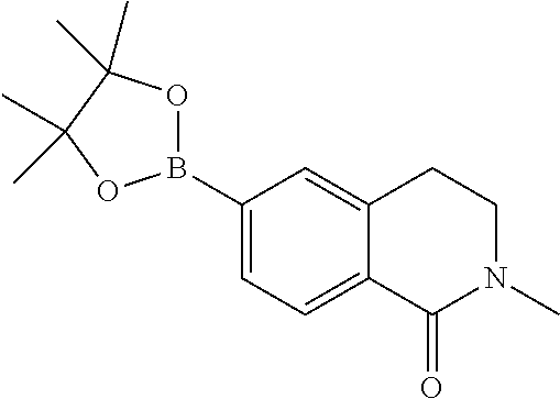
B1(C2=CC=C3C(=C2)CCN(C)C3=O)OC(C)(C)C(C)(C)O1
